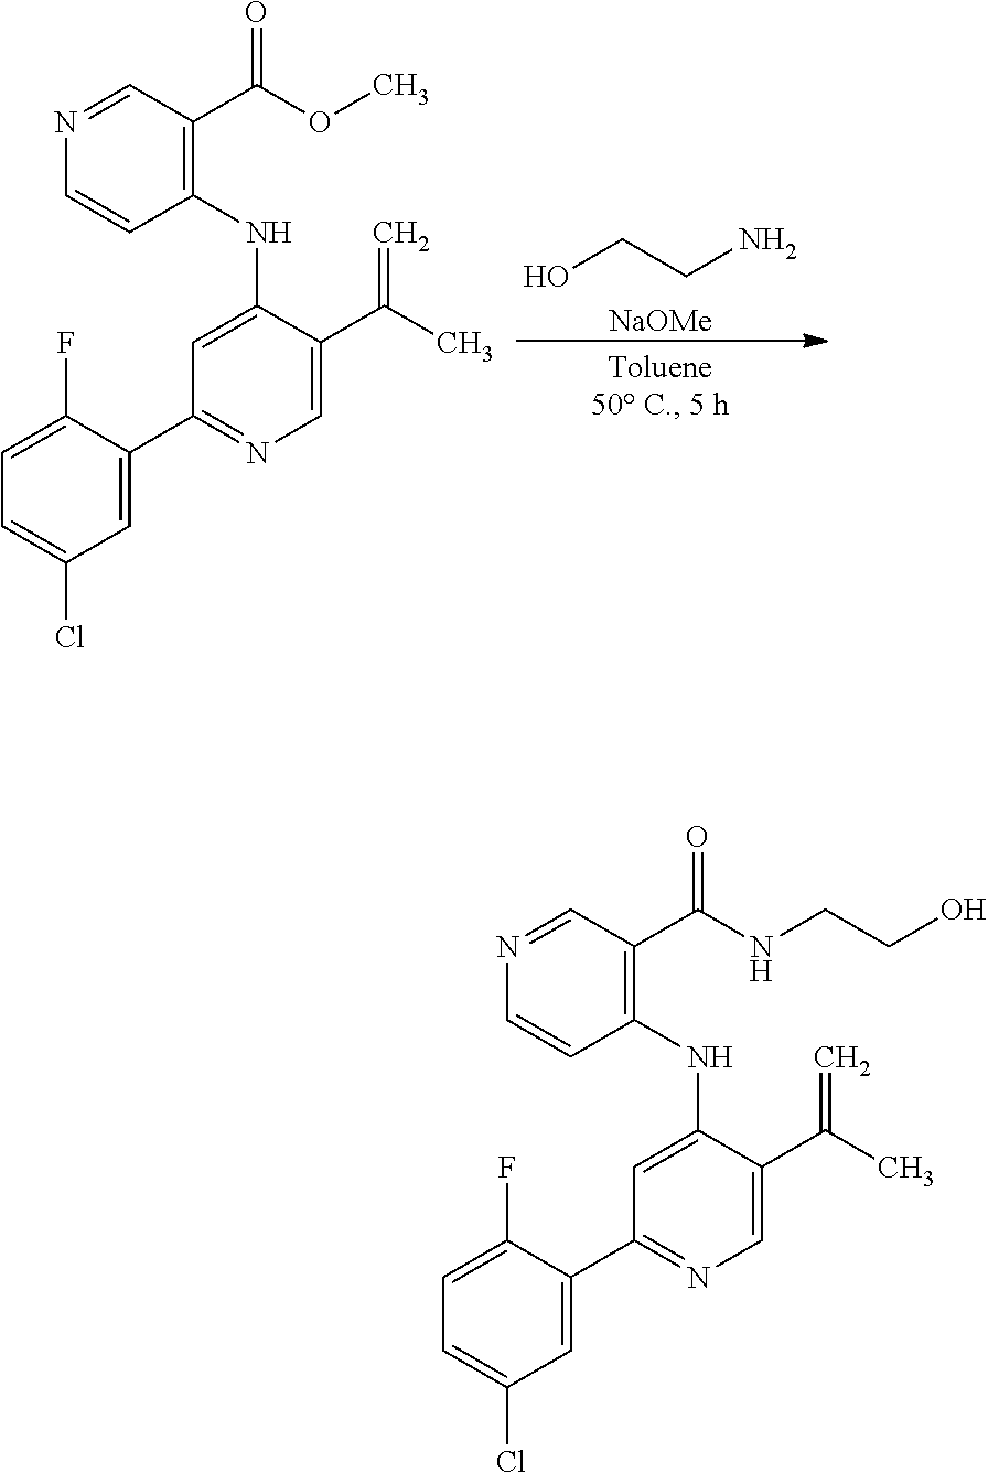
C(O)CN.[NaOMe].N1=CC(C(OC)=O)=C(NC2=CC(C3=CC(Cl)=CC=C3F)=NC=C2C(C)=C)C=C1.N1=CC(C(NCCO)=O)=C(NC2=CC(C3=CC(Cl)=CC=C3F)=NC=C2C(C)=C)C=C1
